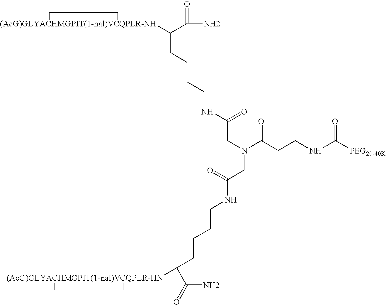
NC(=O)C([(AcG)GLYACHMGPIT(1-nal)VCQPLR-NH])CCCCNC(=O)CN(CC(=O)NCCCCC(C(N)=O)[(AcG)GLYACHMGPIT(1-nal)VCQPLR-HN])C(CCNC([PEG20-40K])=O)=O
